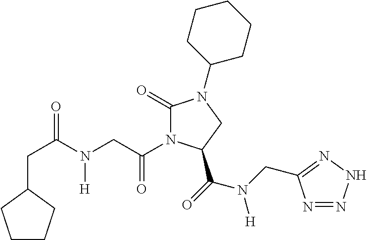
C1(=O)N(C(CN(C(CC2CCCC2)=O)[H])=O)C(C(=O)N(CC2=NNN=N2)[H])CN1C1CCCCC1
